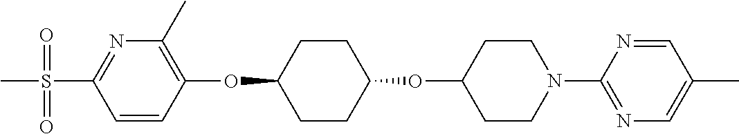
C1=CC(OC2CCC(OC3CCN(C4=NC=C(C)C=N4)CC3)CC2)=C(C)N=C1S(C)(=O)=O
